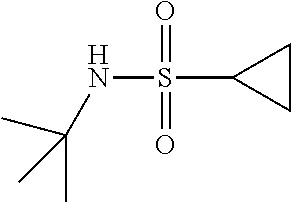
C1CC1S(NC(C)(C)C)(=O)=O
